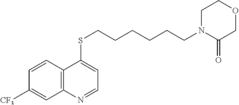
C12=C(C=CC([CF3])=C1)C(SCCCCCCN1C(=O)COCC1)=CC=N2
